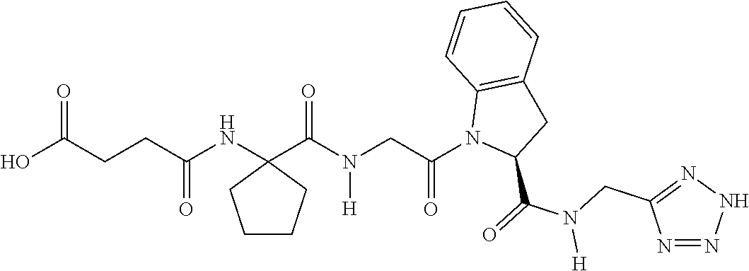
C(NC1(C(N(CC(N2C(C(=O)N(CC3=NNN=N3)[H])CC3=C2C=CC=C3)=O)[H])=O)CCCC1)(CCC(O)=O)=O
